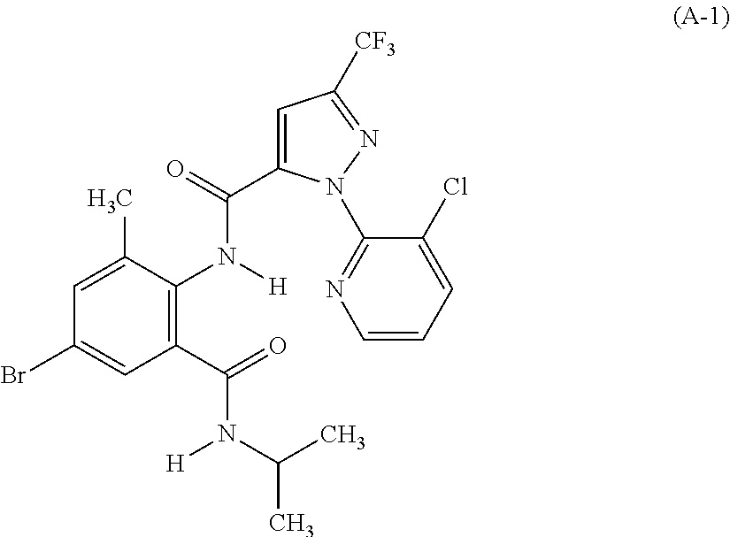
C1(C(=O)N(C(C)C)[H])=C(N(C(=O)C2=CC([CF3])=NN2C2=NC=CC=C2Cl)[H])C(C)=CC(Br)=C1
